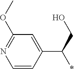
C1=CC(C(CO)*)=CC(OC)=N1
